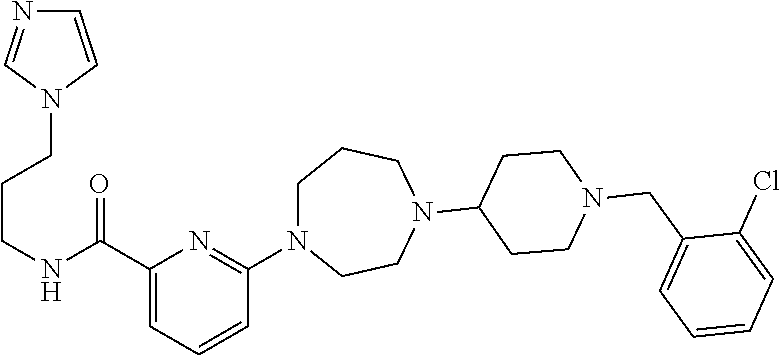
C1(C(=O)NCCCN2C=CN=C2)=CC=CC(N2CCCN(C3CCN(CC4=CC=CC=C4Cl)CC3)CC2)=N1
